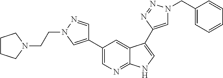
C1(C2=CN(CCN3CCCC3)N=C2)=CN=C2C(=C1)C(C1=CN(CC3=CC=CC=C3)N=N1)=CN2
